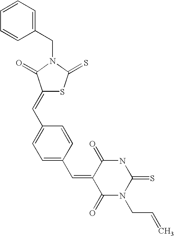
C1=CC=CC(CN2C(=O)C(=CC3=CC=C(C=C4C(=O)N(CC=C)C(=S)NC4=O)C=C3)SC2=S)=C1
